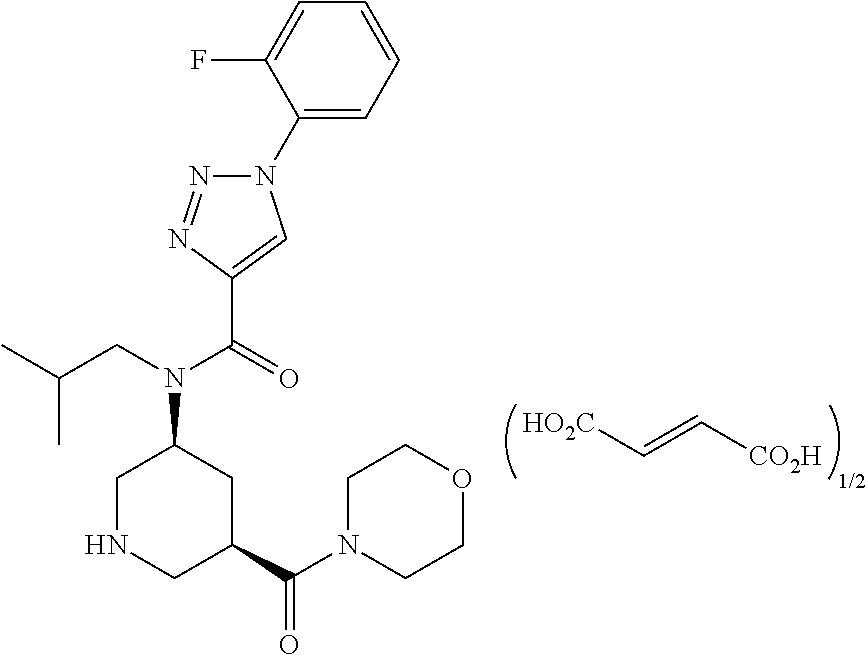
[HO2C]C=C[CO2H].[1/2].N1(C2=CC=CC=C2F)N=NC(C(=O)N(CC(C)C)C2CNCC(C(N3CCOCC3)=O)C2)=C1
